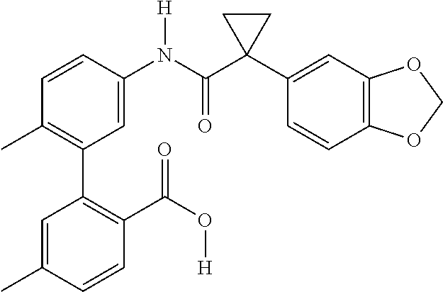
C1=C(N(C(C2(C3=CC4=C(C=C3)OCO4)CC2)=O)[H])C=CC(C)=C1C1=C(C(O[H])=O)C=CC(C)=C1
